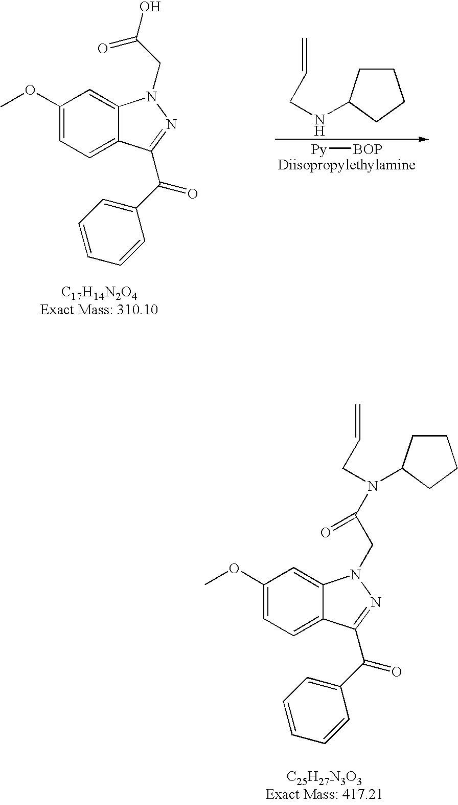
[Py][BOP].C1(OC)=CC=C2C(=C1)N(CC(O)=O)N=C2C(C1=CC=CC=C1)=O.C1CC(NCC=C)CC1.C1(OC)=CC=C2C(=C1)N(CC(=O)N(C1CCCC1)CC=C)N=C2C(C1=CC=CC=C1)=O
